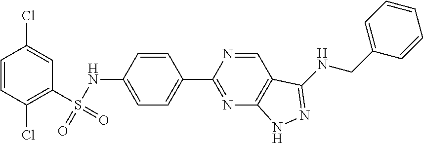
C1=CC(Cl)=C(S(NC2=CC=C(C3=NC4=C(C=N3)C(NCC3=CC=CC=C3)=NN4)C=C2)(=O)=O)C=C1Cl
